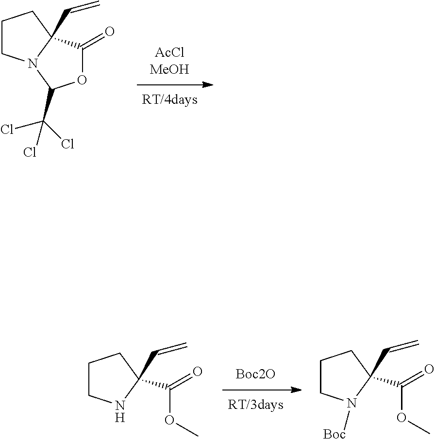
[AcClMeOH].C1CN2C(C=C)(C1)C(=O)OC2C(Cl)(Cl)Cl.[Boc2O].C1CNC(C=C)(C(=O)OC)C1.C1CN([Boc])C(C=C)(C(=O)OC)C1
